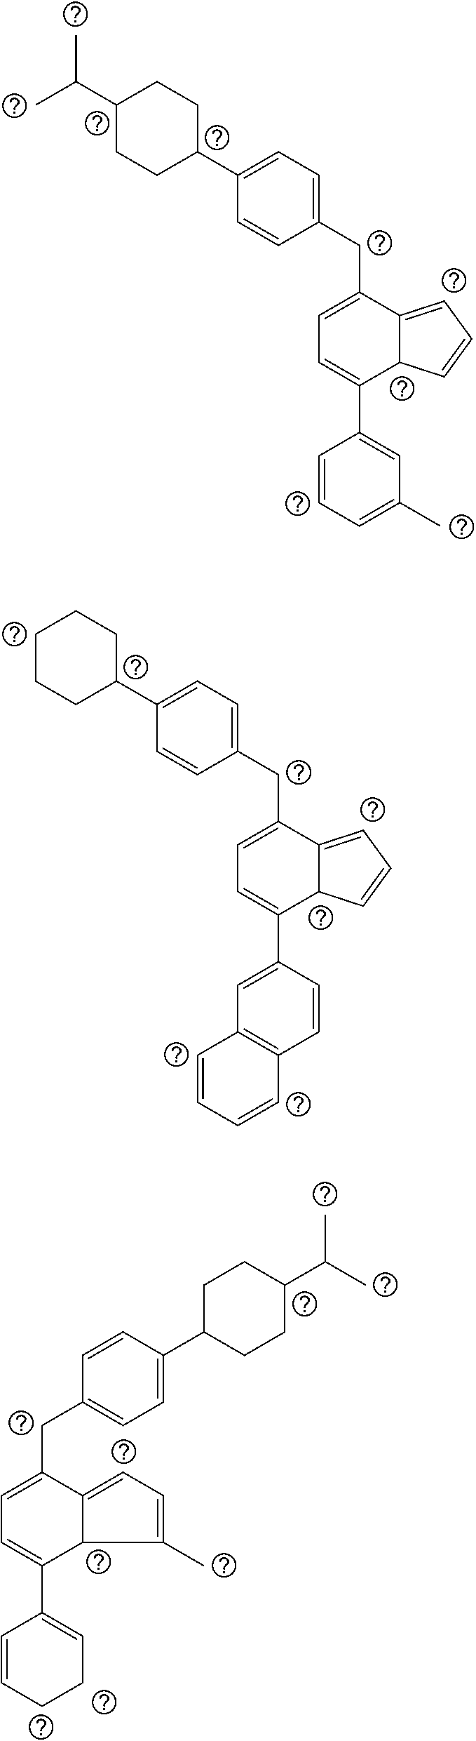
C1C(C2=CC=C(CC3=CC=C(C4=CC5=C(C=C4)C=CC=C5)C4C3=CC=C4)C=C2)CCCC1.C1C(C2=CC=C(CC3=CC=C(C4=CC(C)=CC=C4)C4C3=CC=C4)C=C2)CCC(C(C)C)C1.C1C(C2=CC=C(CC3=CC=C(C4=CCCC=C4)C4C3=CC=C4C)C=C2)CCC(C(C)C)C1
